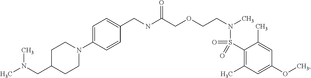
C1(CNC(COCCN(C)S(C2=C(C)C=C(OC)C=C2C)(=O)=O)=O)=CC=C(N2CCC(CN(C)C)CC2)C=C1
